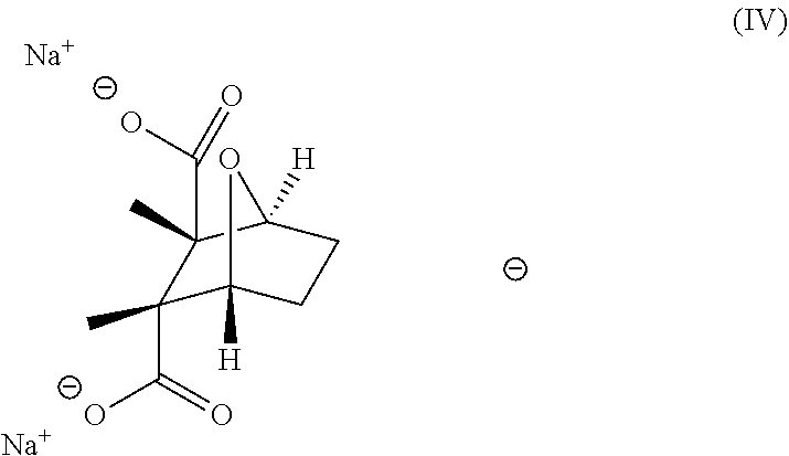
C1(C)(C(=O)[O-])C2([H])CCC([H])(C1(C(=O)[O-])C)O2.[Na].[Na]
